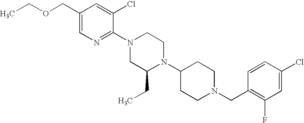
C1(Cl)=CC(F)=C(CN2CCC(N3C(CC)CN(C4=NC=C(COCC)C=C4Cl)CC3)CC2)C=C1
